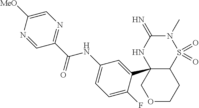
C12C(C3=CC(NC(C4=NC=C([MeO])N=C4)=O)=CC=C3F)(NC(=N)N(C)S1(=O)=O)COCC2
